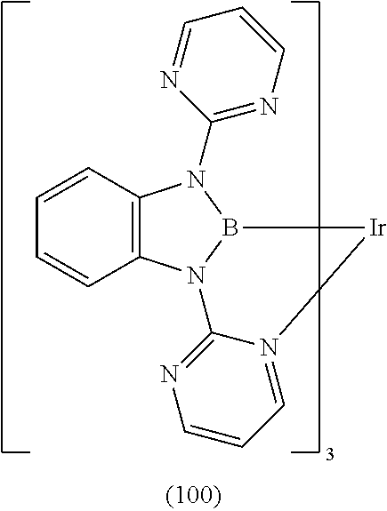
C12=C(N3B(N1C1=NC=CC=N1)[Ir]N1=CC=CN=C31)C=CC=C2
